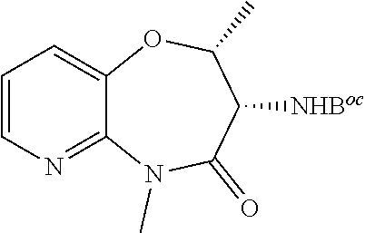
C1=CN=C2C(=C1)OC(C)C([NHBoc])C(=O)N2C
